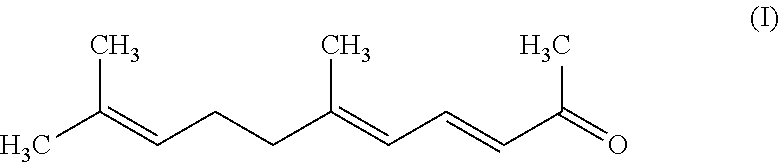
C(=CC=CC(C)=O)(CCC=C(C)C)C
